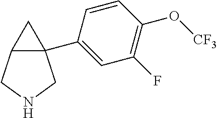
C12(C3=CC(F)=C(O[CF3])C=C3)C(CNC1)C2
